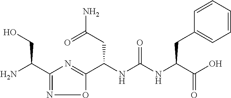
C(NC(NC(C(O)=O)CC1=CC=CC=C1)=O)(C1=NC(C(N)CO)=NO1)CC(N)=O
